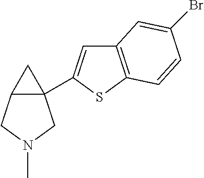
C12(C3=CC4=C(S3)C=CC(Br)=C4)C(CN(C)C1)C2
